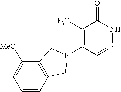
C1([F3C])=C(N2CC3=C(C([MeO])=CC=C3)C2)C=NNC1=O
